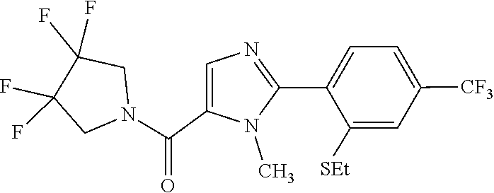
C1=C(C(N2CC(F)(F)C(F)(F)C2)=O)N(C)C(C2=CC=C([CF3])C=C2[SEt])=N1
